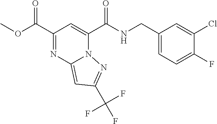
N(C(C1=CC(C(OC)=O)=NC2=CC(C(F)(F)F)=NN12)=O)CC1=CC=C(F)C(Cl)=C1
